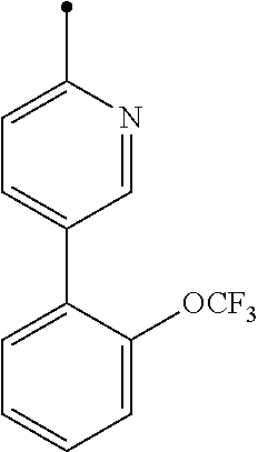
C1=NC(C)=CC=C1C1=CC=CC=C1[OCF3]
